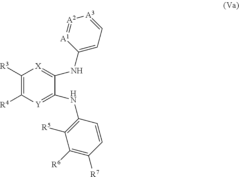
C1([R3])=C([R4])[Y]=C(NC2=C([R5])C([R6])=C([R7])C=C2)C(NC2=CC=[A3][A2]=[A1]2)=[X]1
